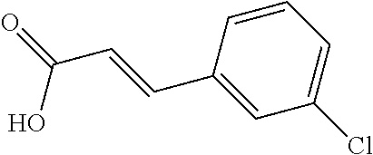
C1=CC=C(Cl)C=C1C=CC(=O)O
